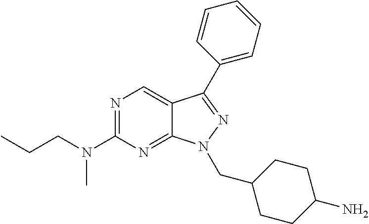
N1=C(N(CCC)C)N=C2C(=C1)C(C1=CC=CC=C1)=NN2CC1CCC(N)CC1
